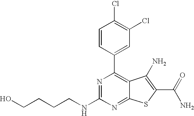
N1=C(NCCCCO)N=C2C(=C1C1=CC(Cl)=C(Cl)C=C1)C(N)=C(C(N)=O)S2
